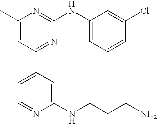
C1(C)=CC(C2=CC=NC(NCCCN)=C2)=NC(NC2=CC=CC(Cl)=C2)=N1
